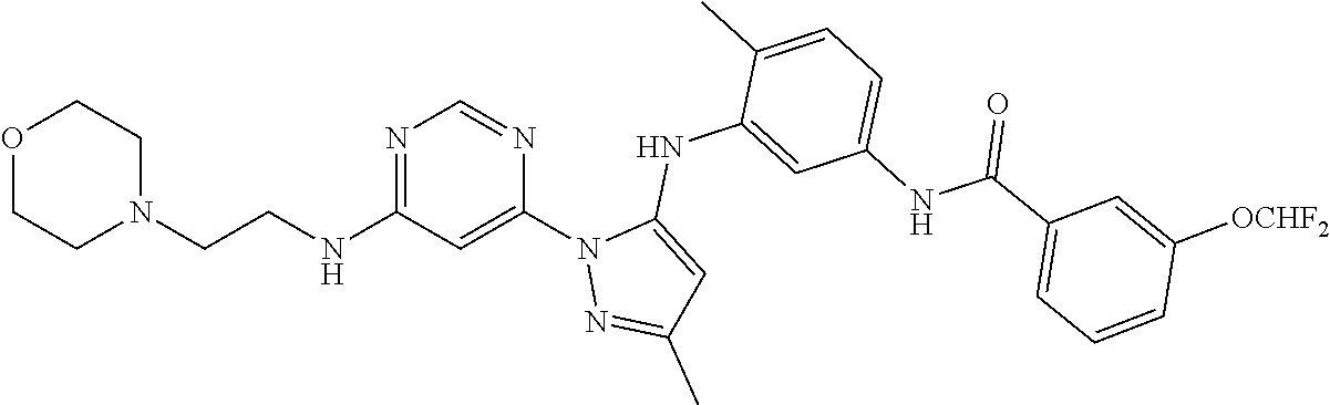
N1=C(NCCN2CCOCC2)C=C(N2N=C(C)C=C2NC2=CC(NC(=O)C3=CC=CC([OCHF2])=C3)=CC=C2C)N=C1
